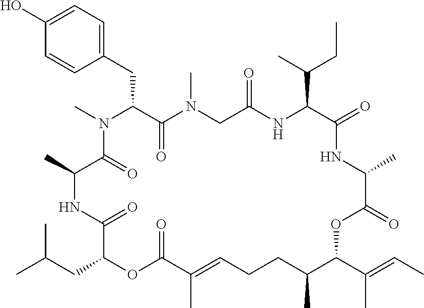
C1(O)=CC=C(CC2C(=O)N(C)CC(=O)NC(C(C)CC)C(=O)NC(C)C(=O)OC(C(=CC)C)C(C)CCC=C(C)C(=O)OC(CC(C)C)C(=O)NC(C)C(=O)N2C)C=C1
